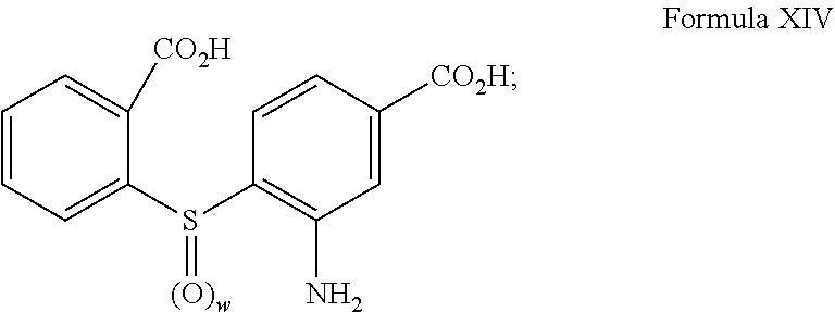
C1=CC=C(S(C2=C(N)C=C([CO2H])C=C2)=[(O)w])C([CO2H])=C1
